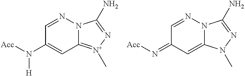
C1=NN2C(=[N+](C)N=C2N)C=C1N([Acc])[H].C1=NN2C(=CC1=N[Acc])N(C)N=C2N
